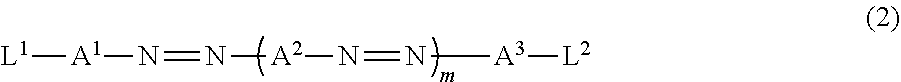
[L1][A1]N=N[A2]N=N[A3][L2]
